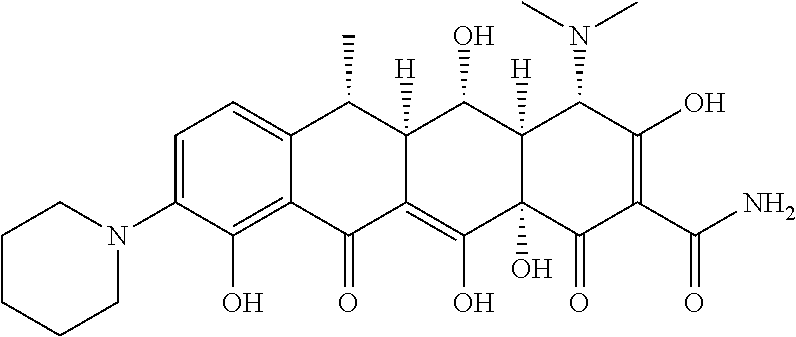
C1=C2C(=C(O)C(N3CCCCC3)=C1)C(=O)C1=C(O)C3(O)C([H])(C(O)C1([H])C2C)C(N(C)C)C(O)=C(C(N)=O)C3=O
